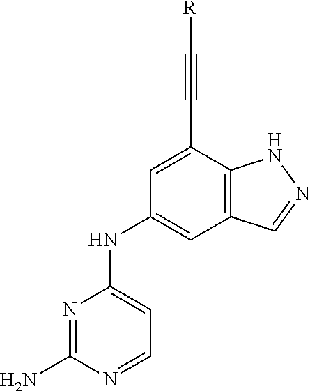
N1=C(N)N=CC=C1NC1=CC2=C(C(C#C[R])=C1)NN=C2
